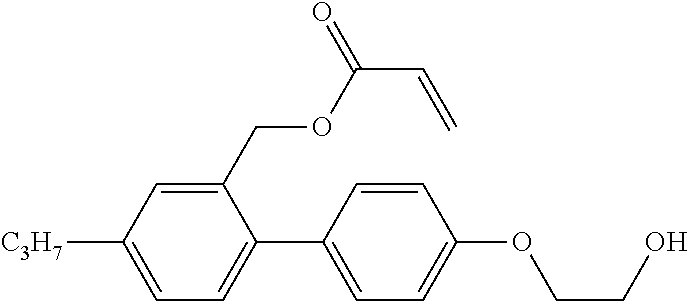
C1(COC(C=C)=O)=CC([C3H7])=CC=C1C1=CC=C(OCCO)C=C1
